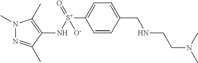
N1(C)N=C(C)C(N[S+](=O)([O-])C2=CC=C(CNCCN(C)C)C=C2)=C1C
